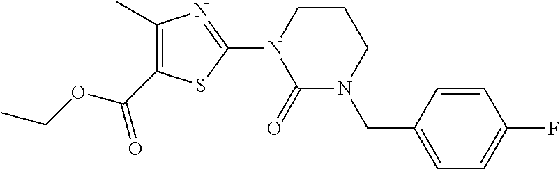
C1(C)=C(C(OCC)=O)SC(N2C(=O)N(CC3=CC=C(F)C=C3)CCC2)=N1
